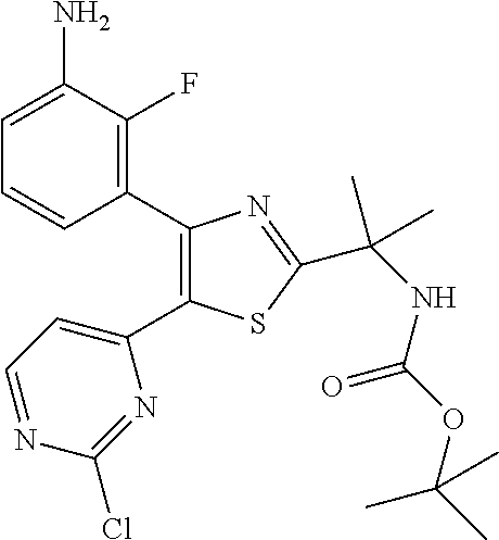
NC1=CC=CC(C2=C(C3=CC=NC(Cl)=N3)SC(C(C)(C)NC(=O)OC(C)(C)C)=N2)=C1F
